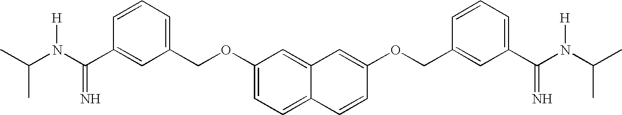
C1=CC=C(COC2=CC=C3C(=C2)C=C(OCC2=CC(C(N(C(C)C)[H])=N)=CC=C2)C=C3)C=C1C(N(C(C)C)[H])=N
